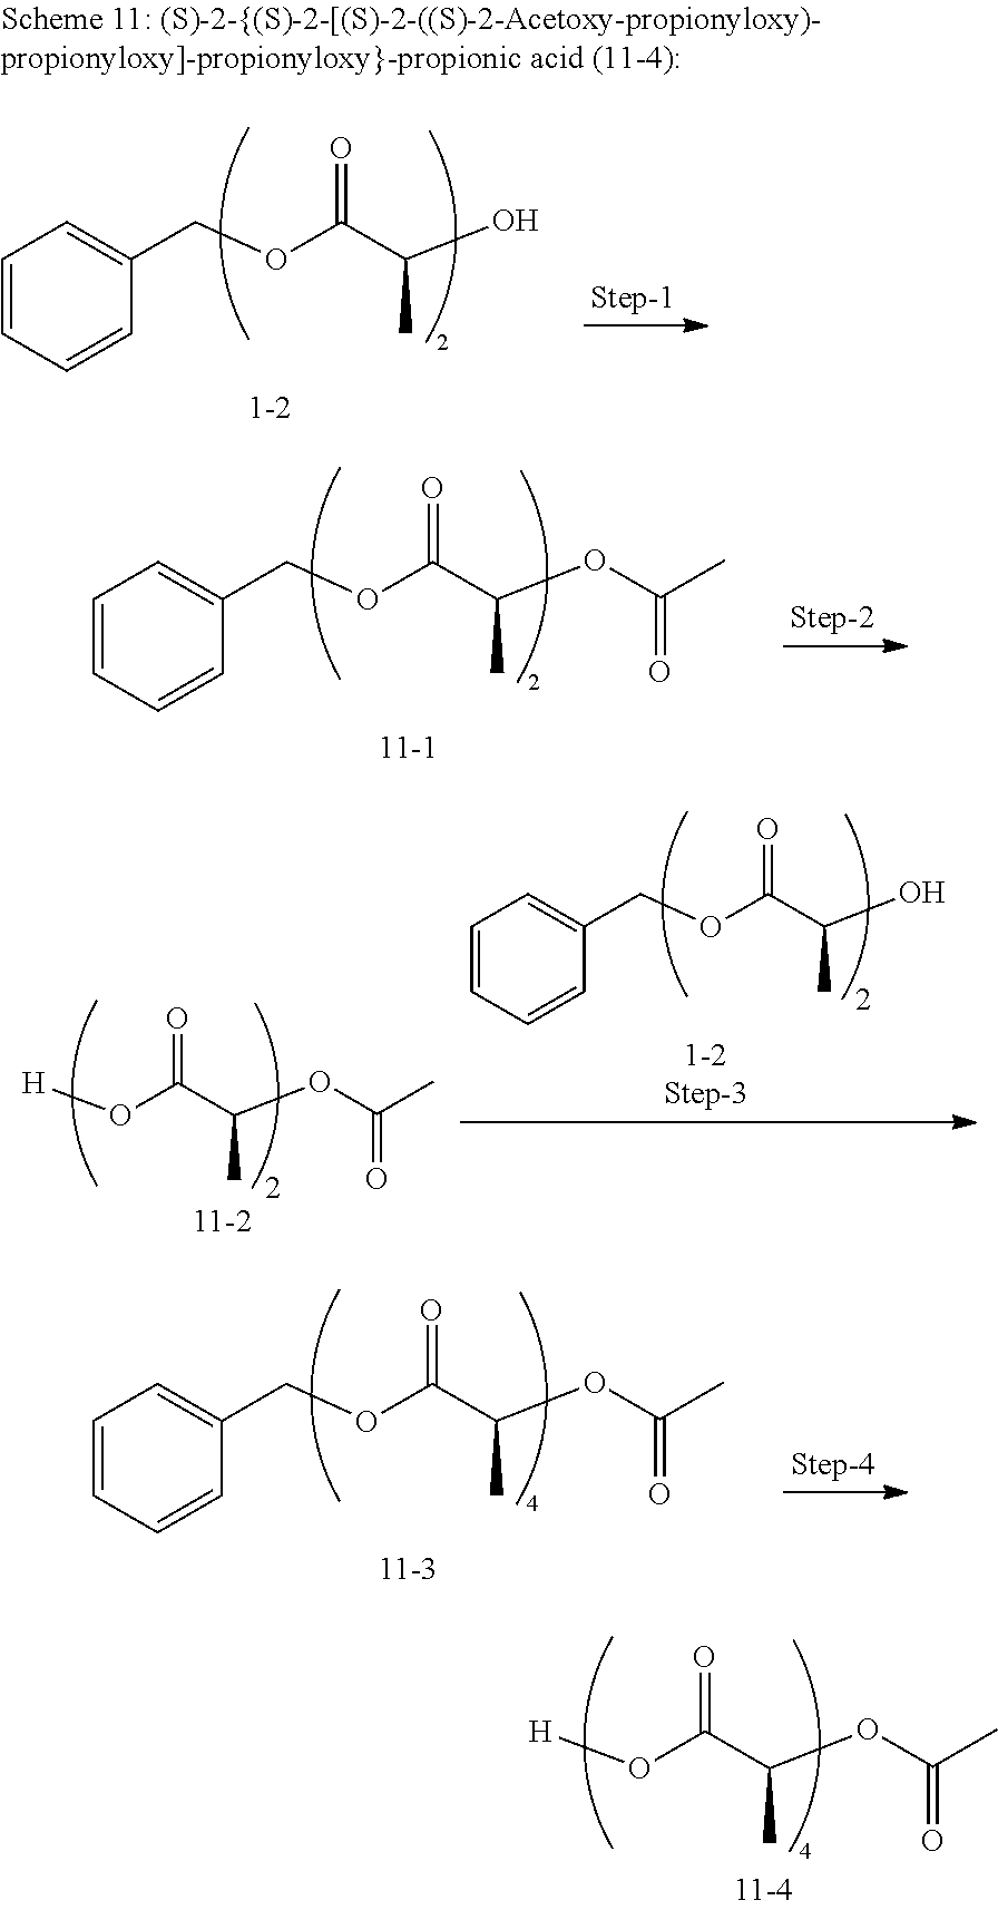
C1=CC=CC(COC(C(O)C)=O)=C1.C1=CC=CC(COC(C(OC(C)=O)C)=O)=C1.[H]OC(C(OC(C)=O)C)=O.C1=CC=CC(COC(C(O)C)=O)=C1.C1=CC=CC(COC(C(OC(C)=O)C)=O)=C1.[H]OC(C(OC(C)=O)C)=O
